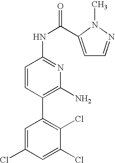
C1=C(Cl)C=C(Cl)C(Cl)=C1C1=C(N)N=C(NC(=O)C2=CC=NN2C)C=C1
